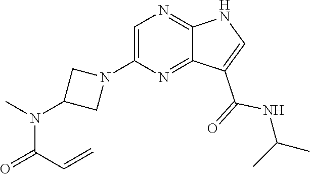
C1=C(N2CC(N(C)C(C=C)=O)C2)N=C2C(=N1)NC=C2C(=O)NC(C)C
